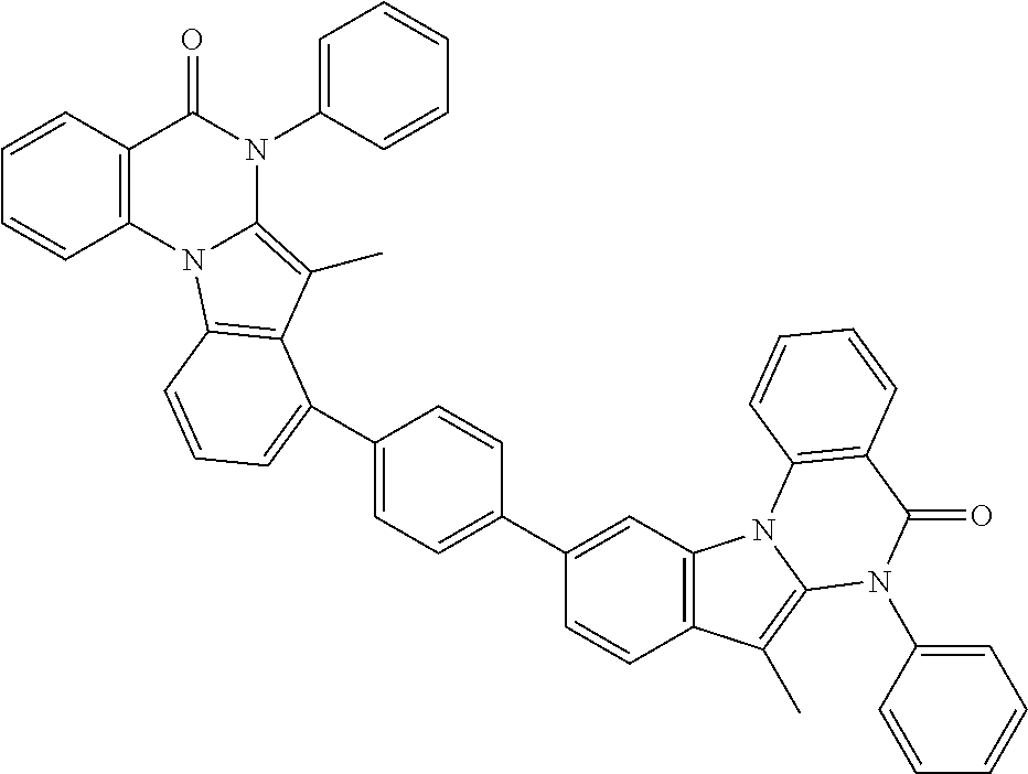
C1(C2=CC=C(C3=CC=CC4=C3C(C)=C3N4C4=C(C(=O)N3C3=CC=CC=C3)C=CC=C4)C=C2)=CC2=C(C=C1)C(C)=C1N2C2=C(C(=O)N1C1=CC=CC=C1)C=CC=C2
